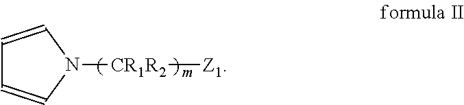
C1=CC=CN1[CR1R2][Z1]
